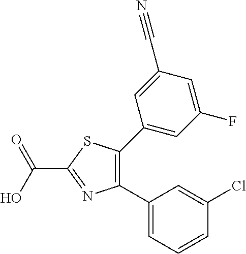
C1(C2=CC=CC(Cl)=C2)=C(C2=CC(F)=CC(C#N)=C2)SC(C(O)=O)=N1
